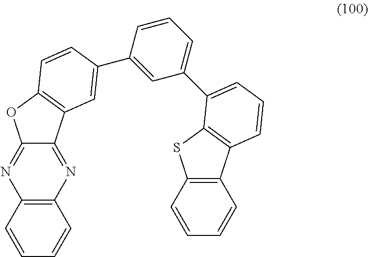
C12=C(C=CC=C1)N=C1C(=N2)C2=C(O1)C=CC(C1=CC(C3=CC=CC4=C3SC3=C4C=CC=C3)=CC=C1)=C2
